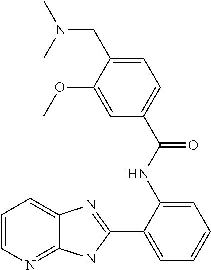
C1(C2=CC=CC=C2NC(C2=CC=C(CN(C)C)C(OC)=C2)=O)=NC2=CC=CN=C2N1
